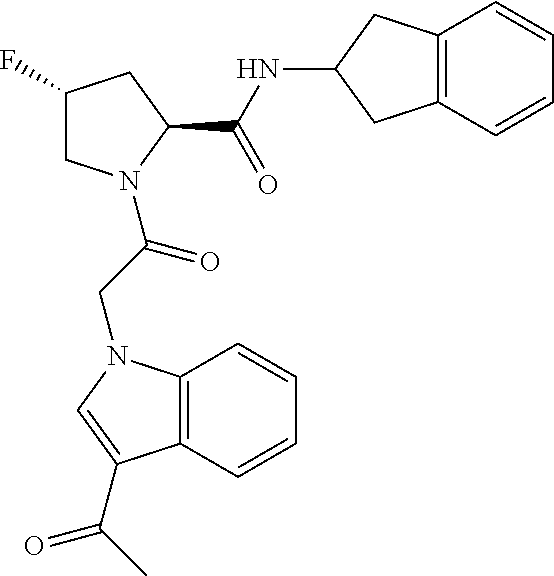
C1(F)CN(C(CN2C3=C(C=CC=C3)C(C(C)=O)=C2)=O)C(C(NC2CC3=C(C=CC=C3)C2)=O)C1
